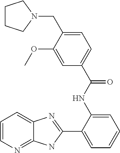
C1(C2=CC=CC=C2NC(C2=CC=C(CN3CCCC3)C(OC)=C2)=O)=NC2=CC=CN=C2N1
